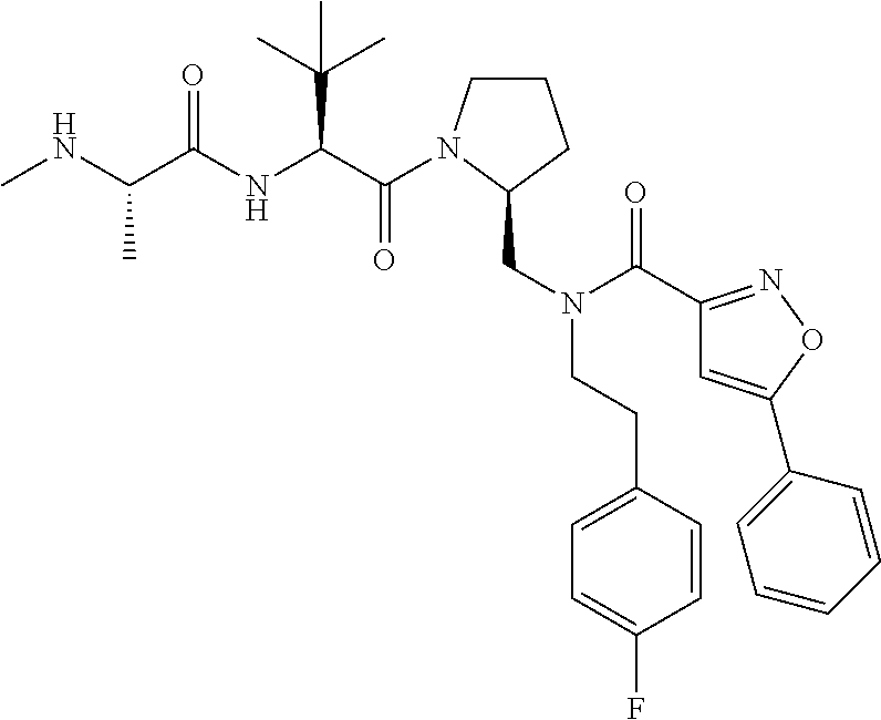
C(C(NC(C(NC)C)=O)C(C)(C)C)(=O)N1CCCC1CN(CCC1=CC=C(F)C=C1)C(=O)C1=NOC(C2=CC=CC=C2)=C1
